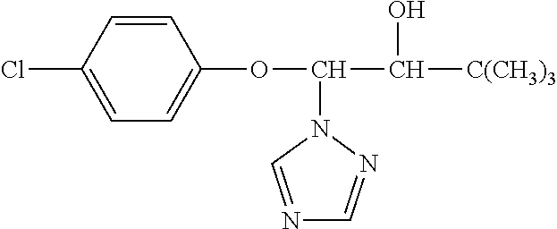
C1=CC(Cl)=CC=C1OC(C([C(CH3)3])O)N1C=NC=N1
